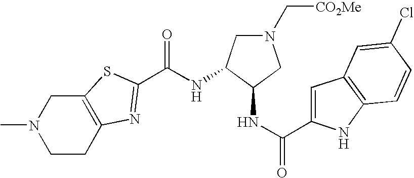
CN1CCC2=C(C1)SC(C(NC1C(NC(=O)C3=CC4=C(N3)C=CC(Cl)=C4)CN(C[CO2Me])C1)=O)=N2
